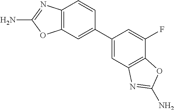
C12=C(C=C(C3=CC4=C(C(F)=C3)OC(N)=N4)C=C1)OC(N)=N2
